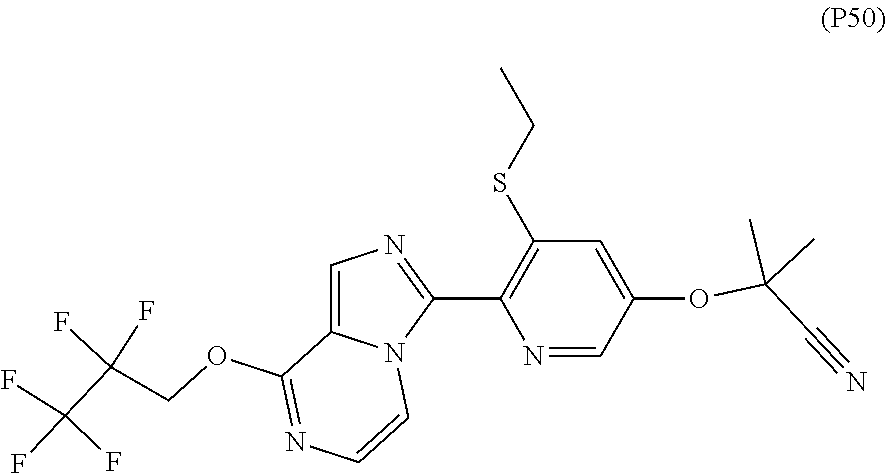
C1(C2=NC=C3N2C=CN=C3OCC(C(F)(F)F)(F)F)=C(SCC)C=C(OC(C)(C)C#N)C=N1
